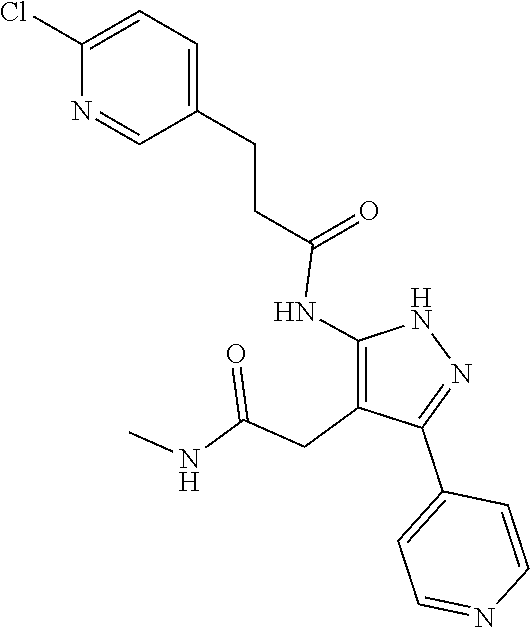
N1C(NC(CCC2=CC=C(Cl)N=C2)=O)=C(CC(NC)=O)C(C2=CC=NC=C2)=N1
